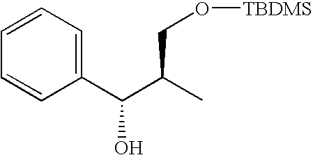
C1=CC=C(C(C(C)CO[TBDMS])O)C=C1
